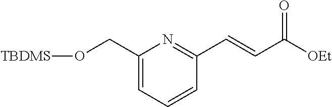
C1(CO[TBDMS])=CC=CC(C=CC([OEt])=O)=N1
